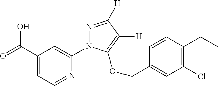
OC(C1=CC=NC(N2N=C([H])C([H])=C2OCC2=CC(Cl)=C(CC)C=C2)=C1)=O
